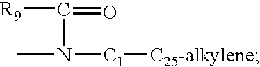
[R9]C(=O)N(C)[C1][C25-alkylene]
